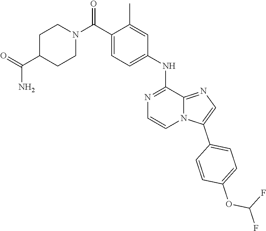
FC(OC1=CC=C(C2=CN=C3N2C=CN=C3NC2=CC=C(C(N3CCC(C(=O)N)CC3)=O)C(C)=C2)C=C1)F
